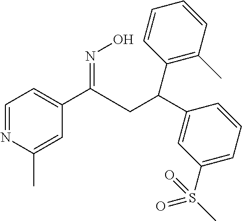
C1=NC(C)=CC(C(CC(C2=CC(S(=O)(C)=O)=CC=C2)C2=C(C)C=CC=C2)=NO)=C1
